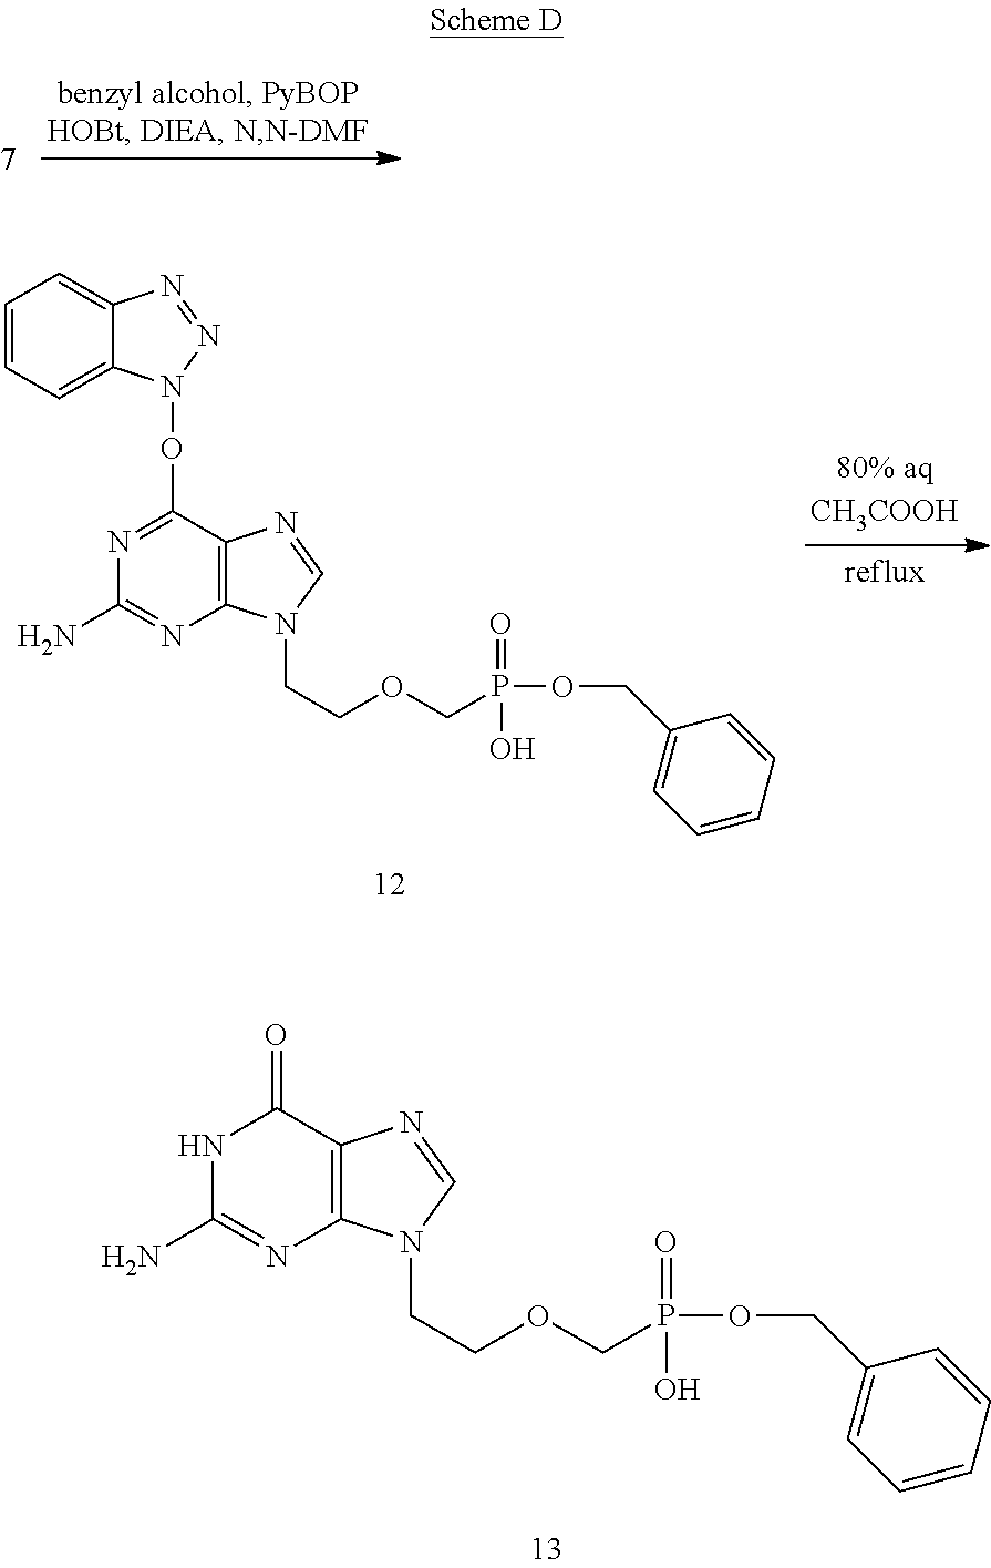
C1=CC=C2C(=C1)N=NN2OC1=NC(N)=NC2=C1N=CN2CCOCP(OCC1=CC=CC=C1)(=O)O.O=C1NC(N)=NC2=C1N=CN2CCOCP(OCC1=CC=CC=C1)(=O)O
